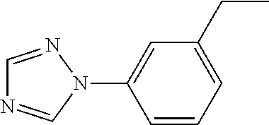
C1=NN(C2=CC(CC)=CC=C2)C=N1
